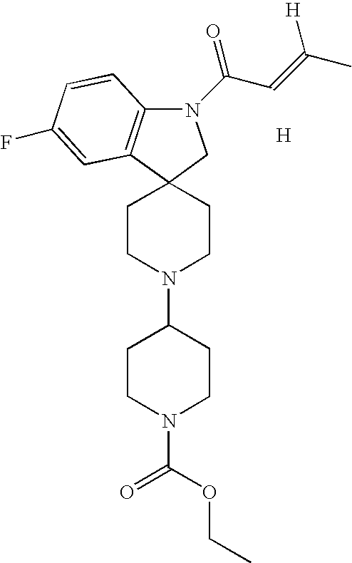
N1(C(C=C(C)[H])=O)C2=C(C3(C1)CCN(C1CCN(C(=O)OCC)CC1)CC3)C=C(F)C=C2.[H]
